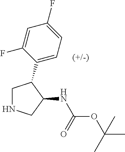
N1CC(C2=CC=C(F)C=C2F)C(NC(OC(C)(C)C)=O)C1
